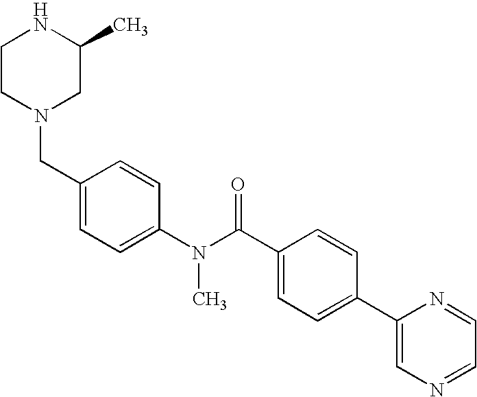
C1CN(CC2=CC=C(N(C(C3=CC=C(C4=CN=CC=N4)C=C3)=O)C)C=C2)CC(C)N1
